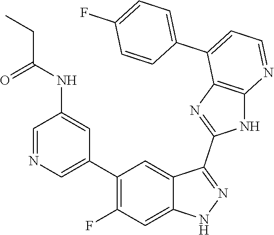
C1=NC=C(C2=C(F)C=C3C(=C2)C(C2=NC4=C(N2)N=CC=C4C2=CC=C(F)C=C2)=NN3)C=C1NC(=O)CC
